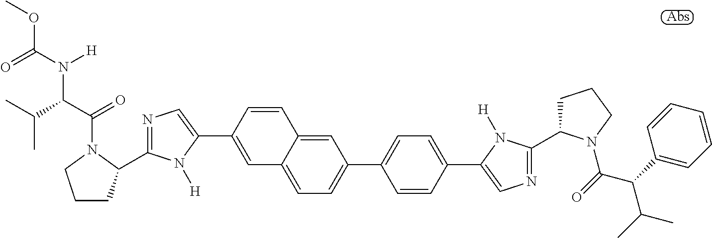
COC(=O)N(C(C(C)C)C(N1C(C2=NC=C(C3=CC4=CC=C(C5=CC=C(C6=CN=C(C7CCCN7C(=O)C(C7=CC=CC=C7)C(C)C)N6[H])C=C5)C=C4C=C3)N2[H])CCC1)=O)[H]
